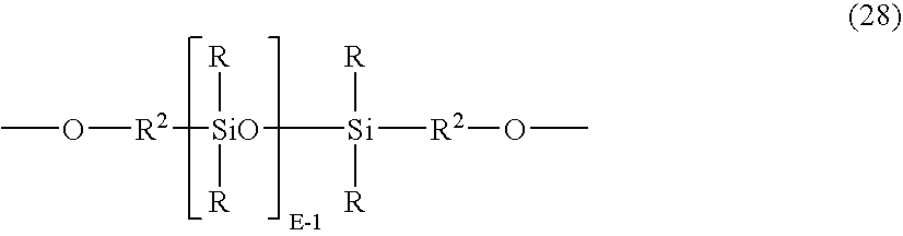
O(C)[R2][SiO]([Si]([R2]OC)([R])[R])([R])[R]
